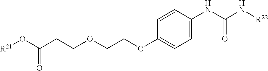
[R21]OC(CCOCCOC1=CC=C(NC(=O)N[R22])C=C1)=O
